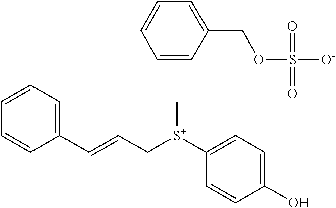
C1=CC=C(C=CC[S+](C2=CC=C(O)C=C2)C)C=C1.C1=CC(COS([O-])(=O)=O)=CC=C1
